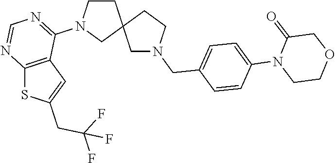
C1CN(C2=NC=NC3=C2C=C(CC(F)(F)F)S3)CC12CN(CC1=CC=C(N3C(=O)COCC3)C=C1)CC2
